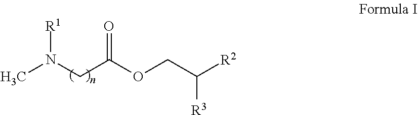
[R1]N(CC(=O)OCC([R2])[R3])C
